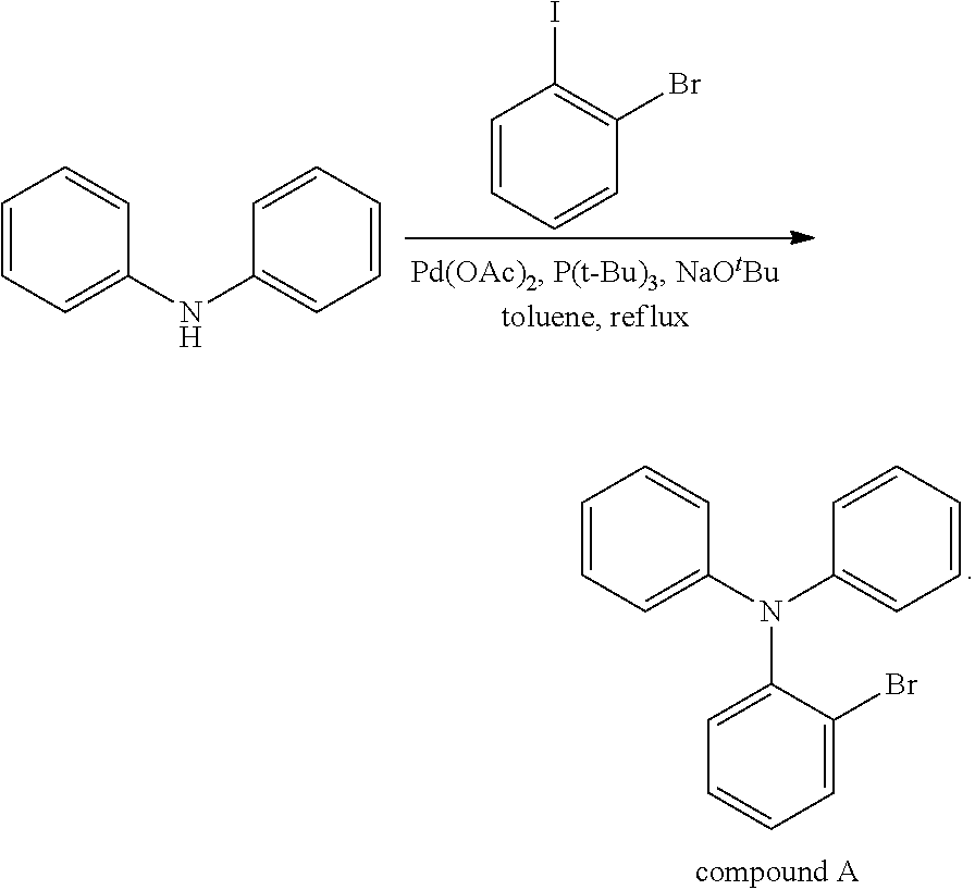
C1=CC=C(N(C2=CC=CC=C2)C2=CC=CC=C2Br)C=C1.C1=CC=CC(Br)=C1I.C1=CC=C(NC2=CC=CC=C2)C=C1
